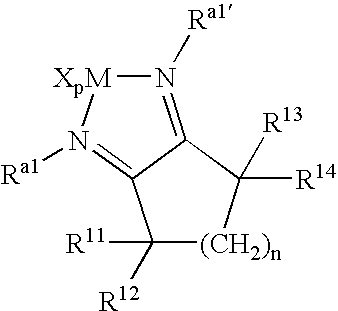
N1([Ra1])=C2C(=N([Ra1])[XpM]1)C([R11])([R12])[(CH2)n]C2([R14])[R13]
